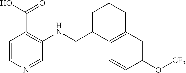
C1C(CNC2=C(C(O)=O)C=CN=C2)C2=C(CC1)C=C(O[CF3])C=C2
